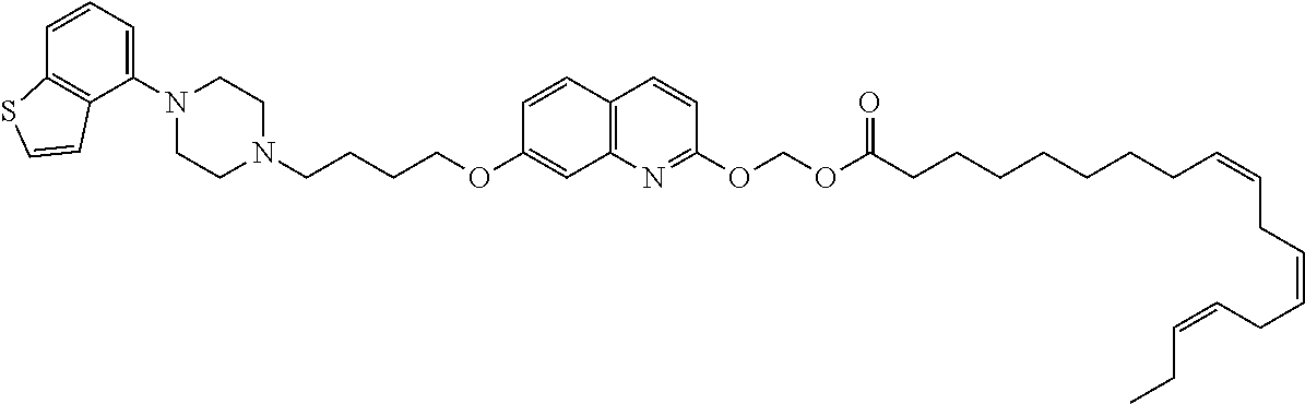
C1N(C2=CC=CC3=C2C=CS3)CCN(CCCCOC2=CC3=C(C=C2)C=CC(OCOC(=O)CCCCCCCC=CCC=CCC=CCC)=N3)C1
